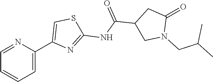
C1=C(C2=CSC(NC(C3CN(CC(C)C)C(=O)C3)=O)=N2)N=CC=C1
